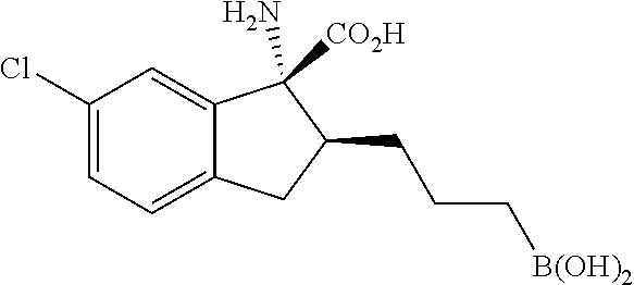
[B(OH)2]CCCC1C([CO2H])(N)C2=CC(Cl)=CC=C2C1
